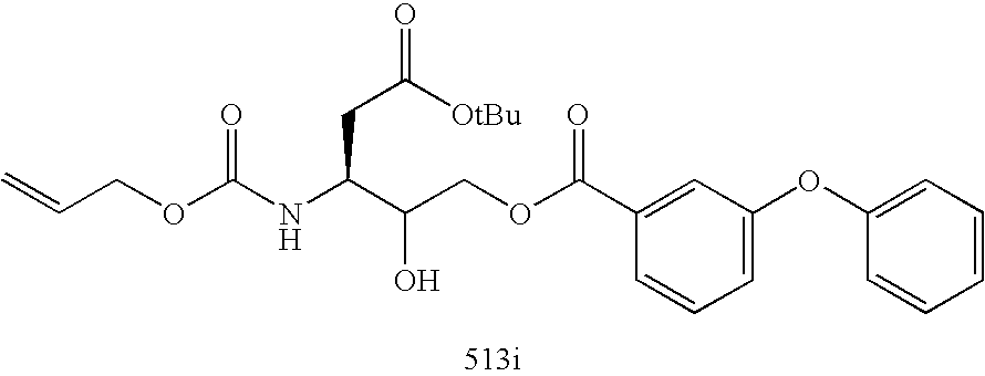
C=CCOC(NC(C(COC(C1=CC(OC2=CC=CC=C2)=CC=C1)=O)O)CC(=O)[OtBu])=O
